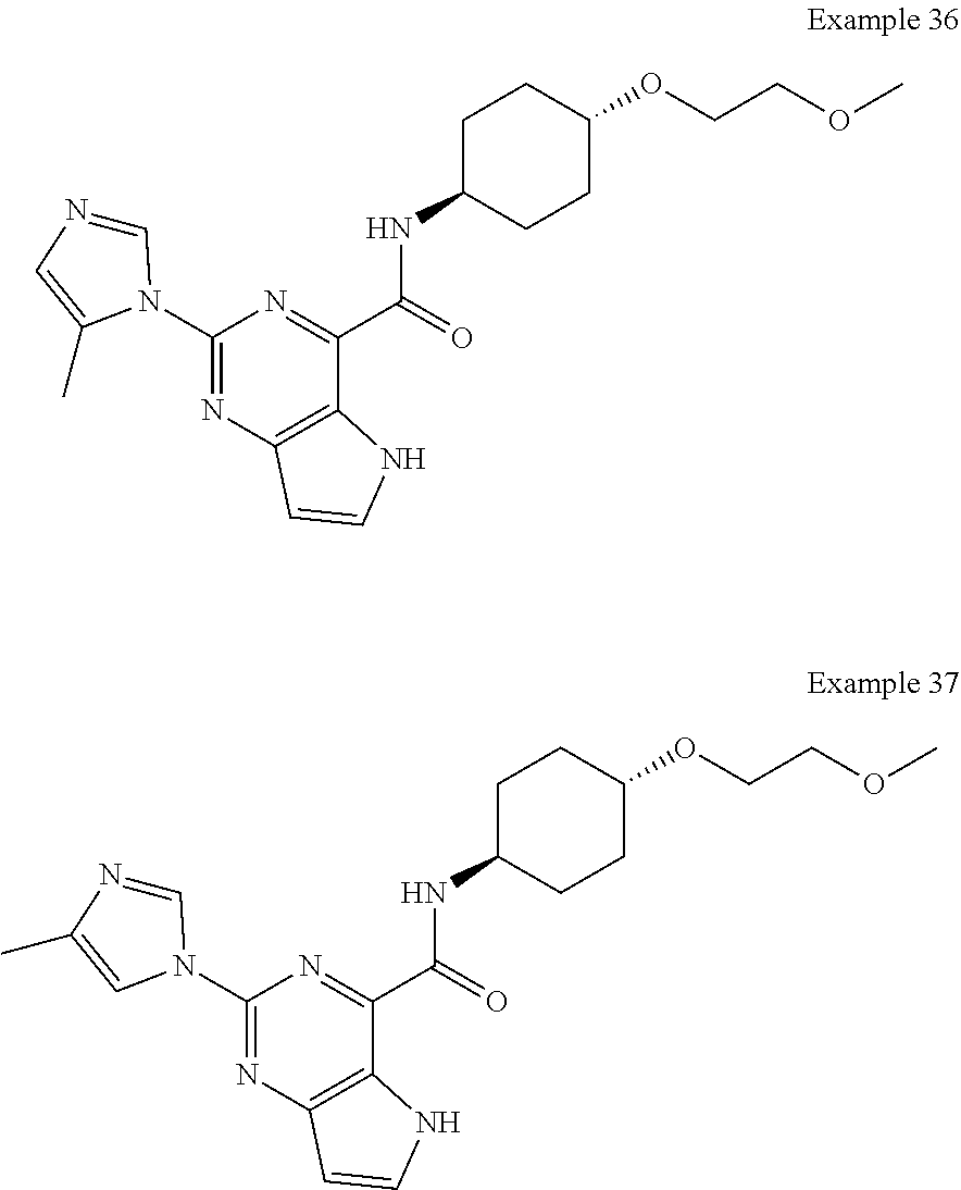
C1(N2C=NC=C2C)=NC2=C(C(C(=O)NC3CCC(OCCOC)CC3)=N1)NC=C2.C1(N2C=NC(C)=C2)=NC2=C(C(C(=O)NC3CCC(OCCOC)CC3)=N1)NC=C2
